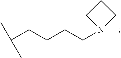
C(CCCCN1CCC1)(C)C
